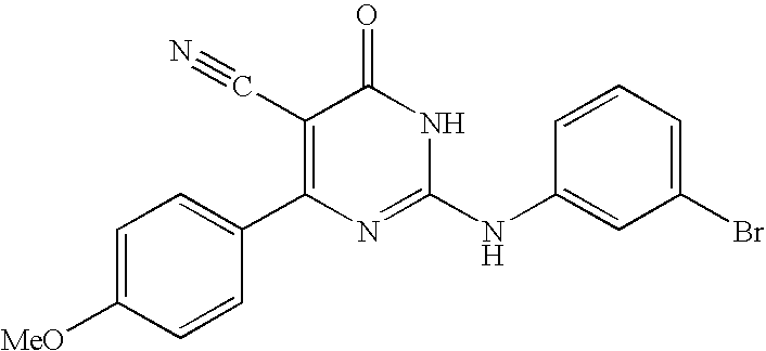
C1=CC(C2=C(C#N)C(=O)NC(NC3=CC(Br)=CC=C3)=N2)=CC=C1[MeO]
